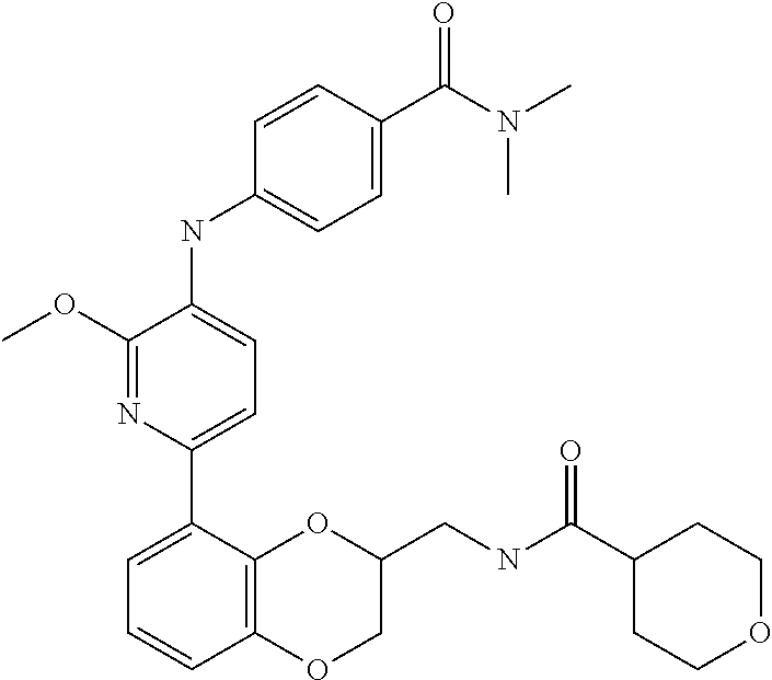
C1(OC)=NC(C2=CC=CC3=C2OC(CNC(C2CCOCC2)=O)CO3)=CC=C1NC1=CC=C(C(N(C)C)=O)C=C1
